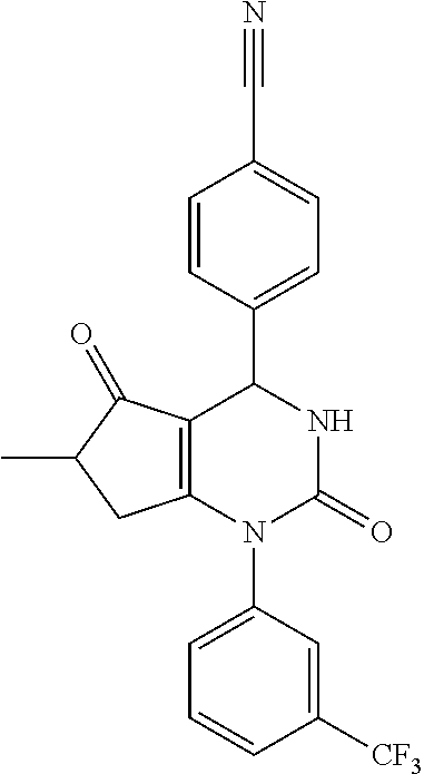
C1=CC(C2NC(=O)N(C3=CC=CC([CF3])=C3)C3=C2C(=O)C(C)C3)=CC=C1C#N
